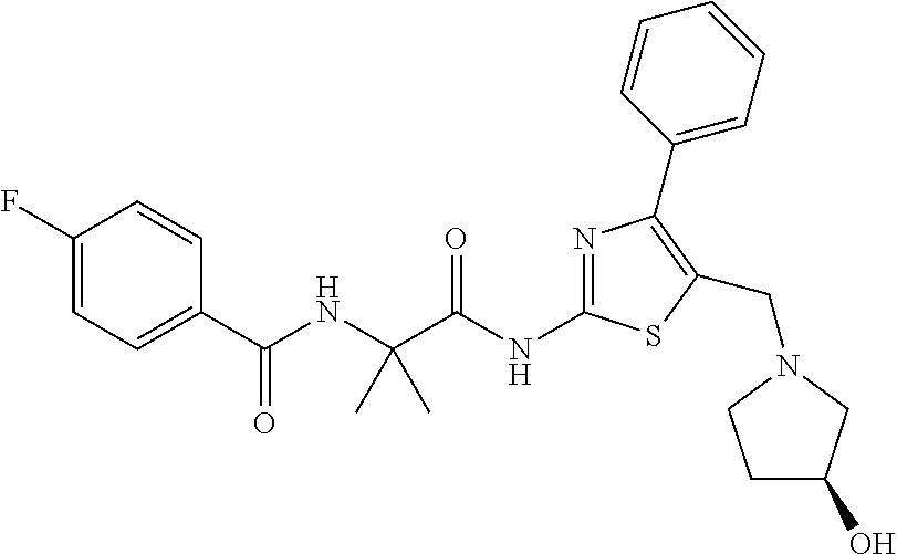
N(C(C(NC(C1=CC=C(F)C=C1)=O)(C)C)=O)C1=NC(C2=CC=CC=C2)=C(CN2CC(O)CC2)S1
